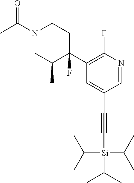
N1(C(C)=O)CC(C)C(F)(C2=C(F)N=CC(C#C[Si](C(C)C)(C(C)C)C(C)C)=C2)CC1
